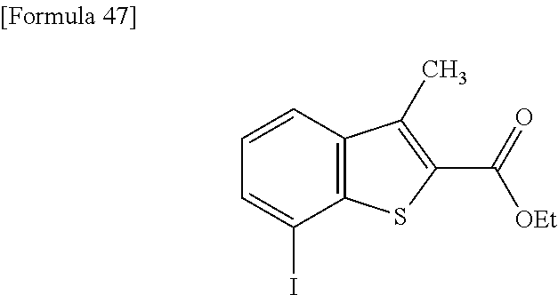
C1=C(I)C2=C(C=C1)C(C)=C(C(=O)[OEt])S2
